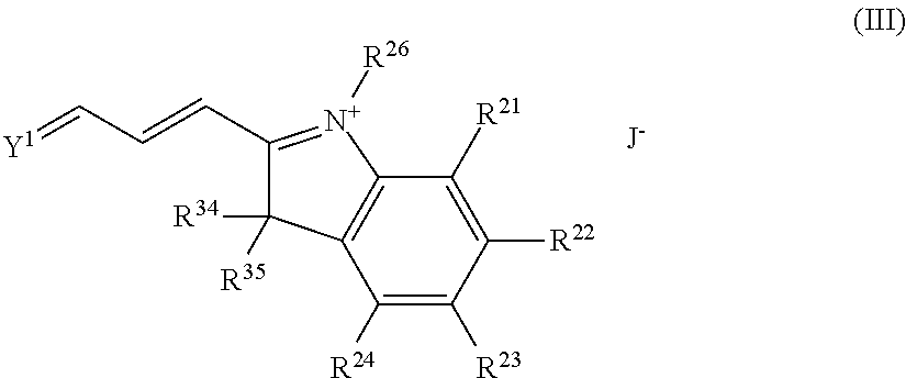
C12=C(C([R24])=C([R23])C([R22])=C1[R21])C([R34])([R35])C(C=CC=[Y1])=[N+]2[R26]
